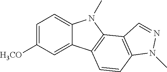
C1=C([H3CO])C=C2C(=C1)N(C)C1=C2C=CC2=C1C=NN2C
